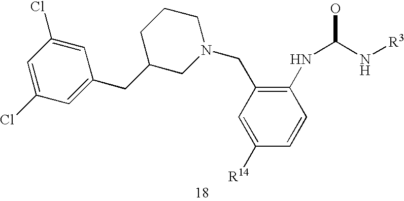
C1=C(Cl)C=C(CC2CCCN(CC3=C(NC(O)N[R3])C=CC([R14])=C3)C2)C=C1Cl
